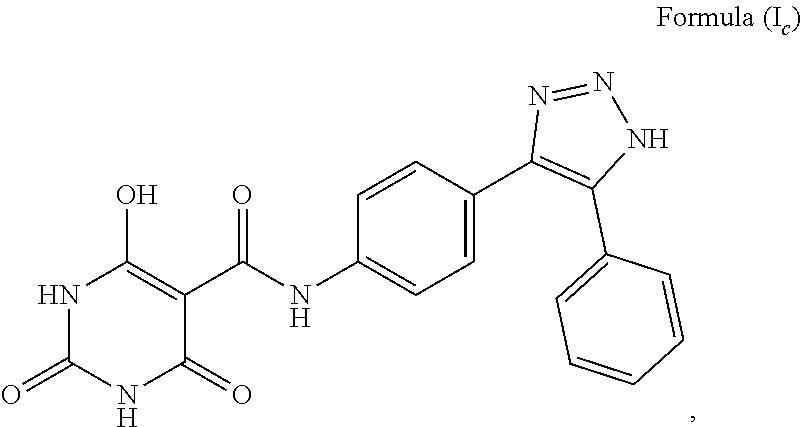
C1=CC(NC(C2=C(O)NC(=O)NC2=O)=O)=CC=C1C1=C(C2=CC=CC=C2)NN=N1
